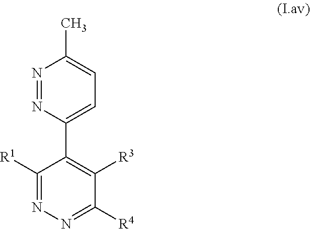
N1=NC(C2=C([R3])C([R4])=NN=C2[R1])=CC=C1C
